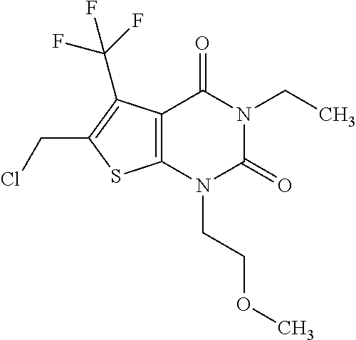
C12=C(N(CCOC)C(=O)N(CC)C1=O)SC(CCl)=C2C(F)(F)F
